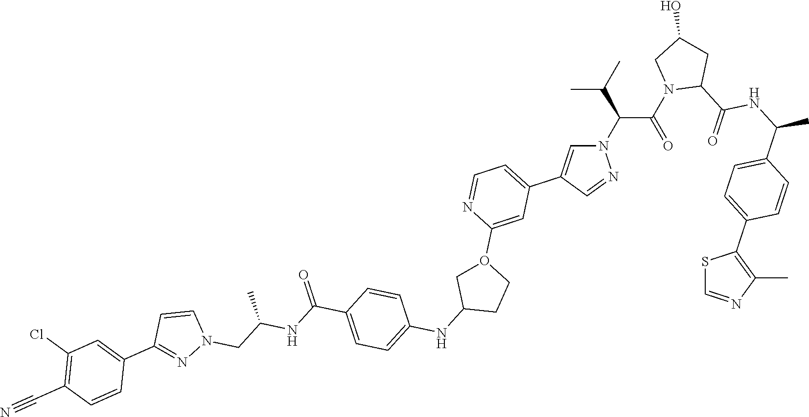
S1C=NC(C)=C1C1=CC=C(C(C)NC(=O)C2CC(O)CN2C(C(N2C=C(C3=CC=NC(O4CC(NC5=CC=C(C(=O)NC(C)CN6N=C(C7=CC(Cl)=C(C#N)C=C7)C=C6)C=C5)CC4)=C3)C=N2)C(C)C)=O)C=C1
